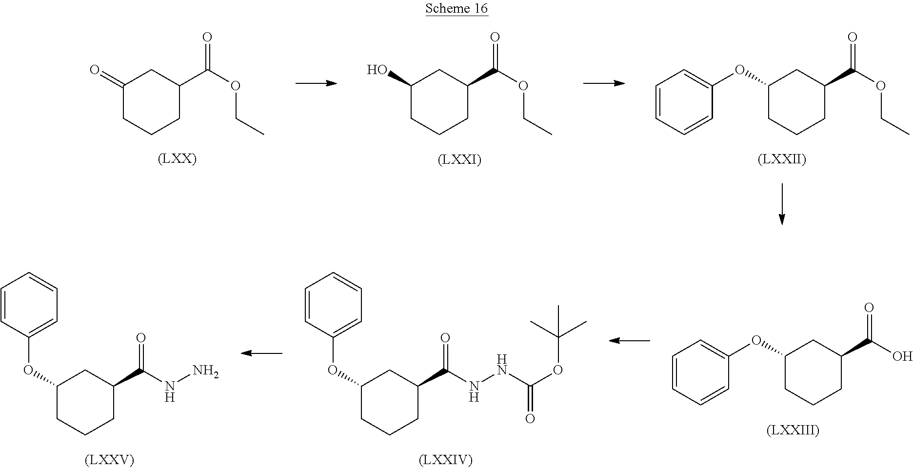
C1(=O)CCCC(C(OCC)=O)C1.C1(O)CCCC(C(OCC)=O)C1.C1=CC=CC(OC2CCCC(C(OCC)=O)C2)=C1.C1=CC=CC(OC2CCCC(C(O)=O)C2)=C1.C1(OC2=CC=CC=C2)CCCC(C(NNC(OC(C)(C)C)=O)=O)C1.C1(OC2=CC=CC=C2)CCCC(C(NN)=O)C1
